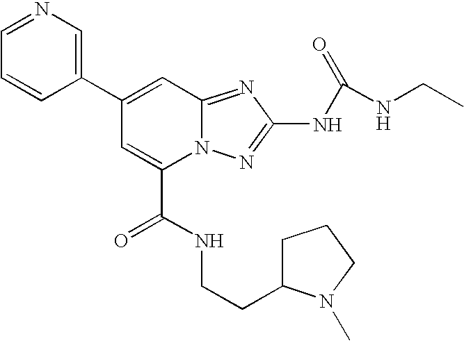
C1(C2=CC3=NC(NC(=O)NCC)=NN3C(C(NCCC3CCCN3C)=O)=C2)=CN=CC=C1
